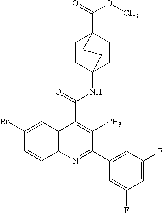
C1CC2(NC(=O)C3=C(C)C(C4=CC(F)=CC(F)=C4)=NC4=C3C=C(Br)C=C4)CCC1(C(=O)OC)CC2
